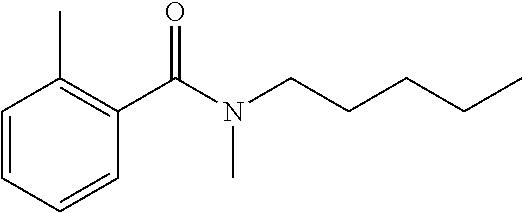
C1=CC=CC(C(=O)N(C)CCCCC)=C1C
